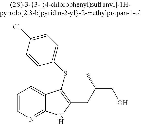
C(C1=C(SC2=CC=C(Cl)C=C2)C2=CC=CN=C2N1)C(CO)C
